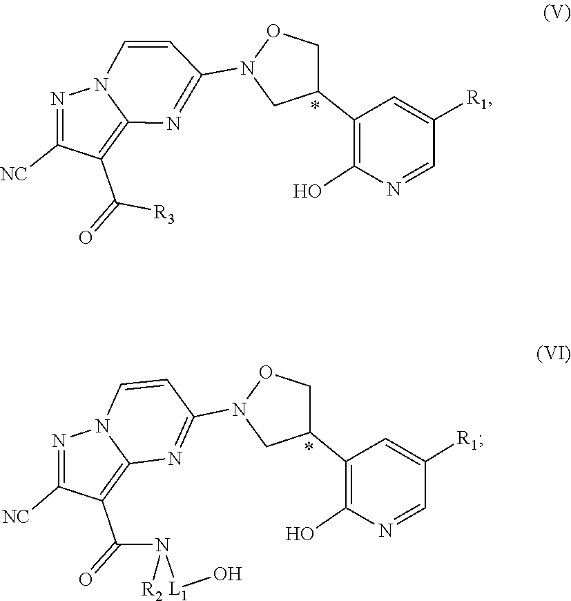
O1N(C2=NC3=C(C([R3])=O)C([NC])=NN3C=C2)CC(C2=C(O)N=CC([R1])=C2)C1.C1(C(N([L1]O)[R2])=O)=C2N(N=C1[NC])C=CC(N1OCC(C3=C(O)N=CC([R1])=C3)C1)=N2
